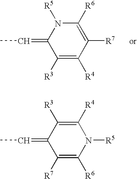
C1([R3])=C([R4])C([R7])=C([R6])N([R5])C1=CC.C1([R7])=C([R6])N([R5])C([R4])=C([R3])C1=CC
